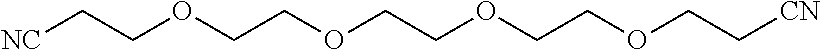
[NC]CCOCCOCCOCCOCC[CN]
